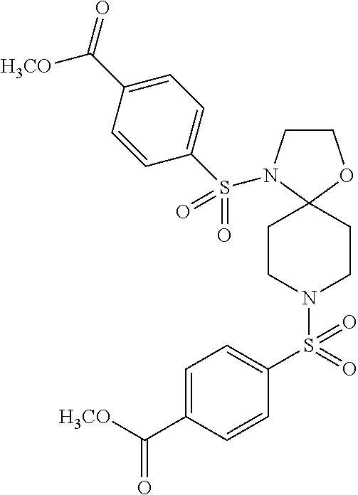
C1CN(S(C2=CC=C(C([H3CO])=O)C=C2)(=O)=O)C2(O1)CCN(S(C1=CC=C(C([H3CO])=O)C=C1)(=O)=O)CC2
